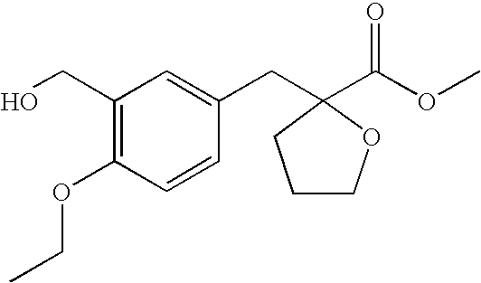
C1(CO)=C(OCC)C=CC(CC2(C(OC)=O)CCCO2)=C1
